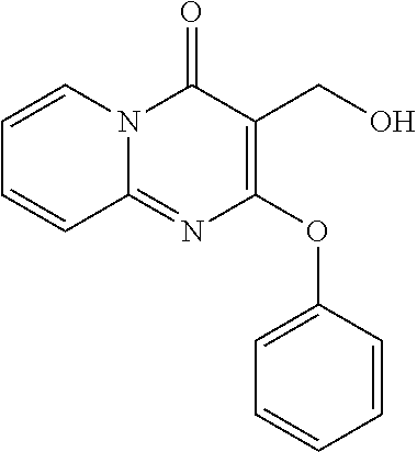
C1=CC=CC(OC2=C(CO)C(=O)N3C(=N2)C=CC=C3)=C1
